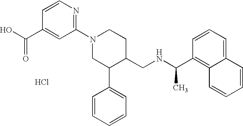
Cl.C1(N2CC(C3=CC=CC=C3)C(CNC(C)C3=C4C(=CC=C3)C=CC=C4)CC2)=NC=CC(C(O)=O)=C1
